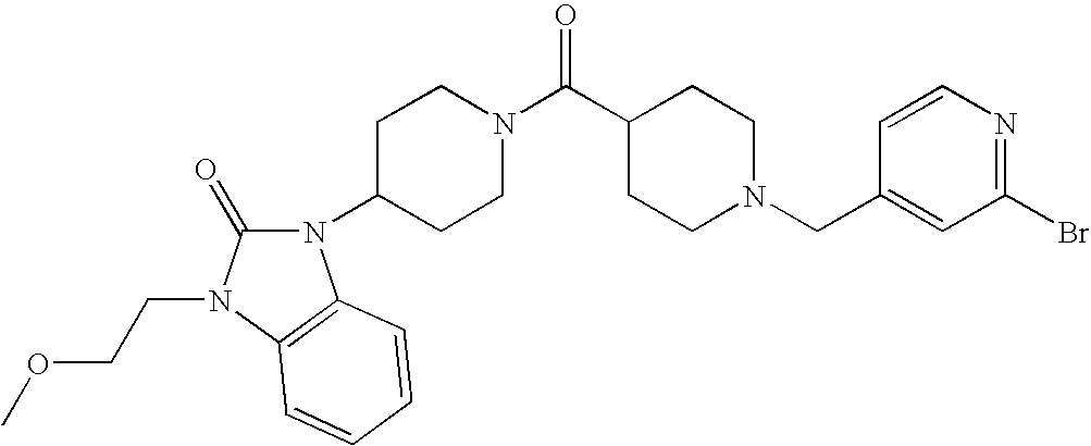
C1(Br)=NC=CC(CN2CCC(C(N3CCC(N4C(=O)N(CCOC)C5=C4C=CC=C5)CC3)=O)CC2)=C1
